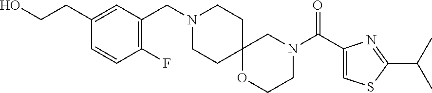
C1CC2(CCN1CC1=C(F)C=CC(CCO)=C1)CN(C(C1=CSC(C(C)C)=N1)=O)CCO2
